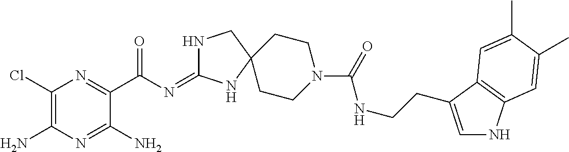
C1(Cl)=C(N)N=C(N)C(C(=O)N=C2NCC3(N2)CCN(C(NCCC2=CNC4=C2C=C(C)C(C)=C4)=O)CC3)=N1
